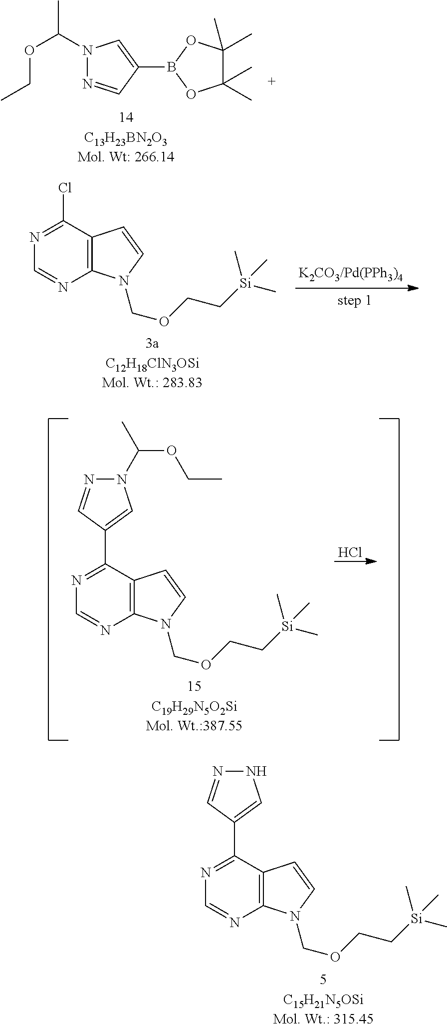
N1(C(OCC)C)N=CC(B2OC(C)(C)C(C)(C)O2)=C1.C12=C(C(Cl)=NC=N1)C=CN2COCC[Si](C)(C)C.C12=C(C(C3=CN(C(C)OCC)N=C3)=NC=N1)C=CN2COCC[Si](C)(C)C.Cl.C12=C(C(C3=CNN=C3)=NC=N1)C=CN2COCC[Si](C)(C)C
